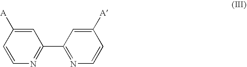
C1=CC([A])=CC(C2=NC=CC([A])=C2)=N1
